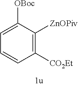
C1([ZnOPiv])=C([CO2Et])C=CC=C1[OBoc]
